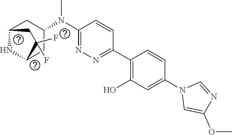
C1(N(C2CC3NC(C2)C(F)(F)C3)C)=NN=C(C2=C(O)C=C(N3C=C(OC)N=C3)C=C2)C=C1
